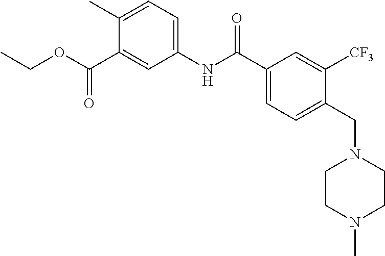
O(C(C1=CC(NC(C2=CC=C(CN3CCN(C)CC3)C([CF3])=C2)=O)=CC=C1C)=O)CC
